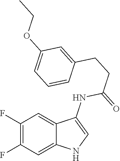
C1(F)=C(F)C=C2C(=C1)C(NC(=O)CCC1=CC(OCC)=CC=C1)=CN2
